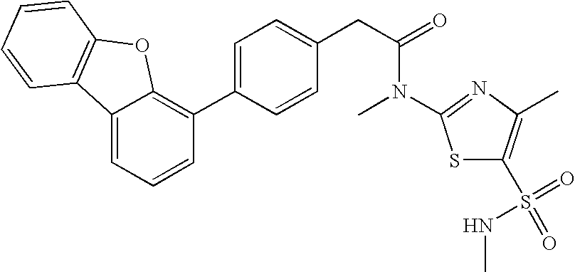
C12=CC=CC(C3=CC=C(CC(N(C4=NC(C)=C(S(=O)(=O)NC)S4)C)=O)C=C3)=C1OC1=C2C=CC=C1
